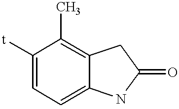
C1([t])=CC=C2C(=C1C)CC(=O)N2
